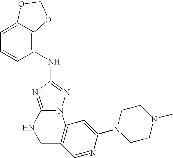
C12=NC(NC3=C4C(=CC=C3)OCO4)=NN1C1=C(CN2)C=NC(N2CCN(C)CC2)=C1
